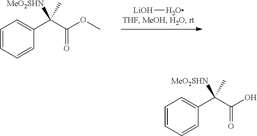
C1=CC=CC(C(C(OC)=O)([MeO2SHN])C)=C1.[LiOH]O.C1=CC=CC(C(C(O)=O)([MeO2SHN])C)=C1
